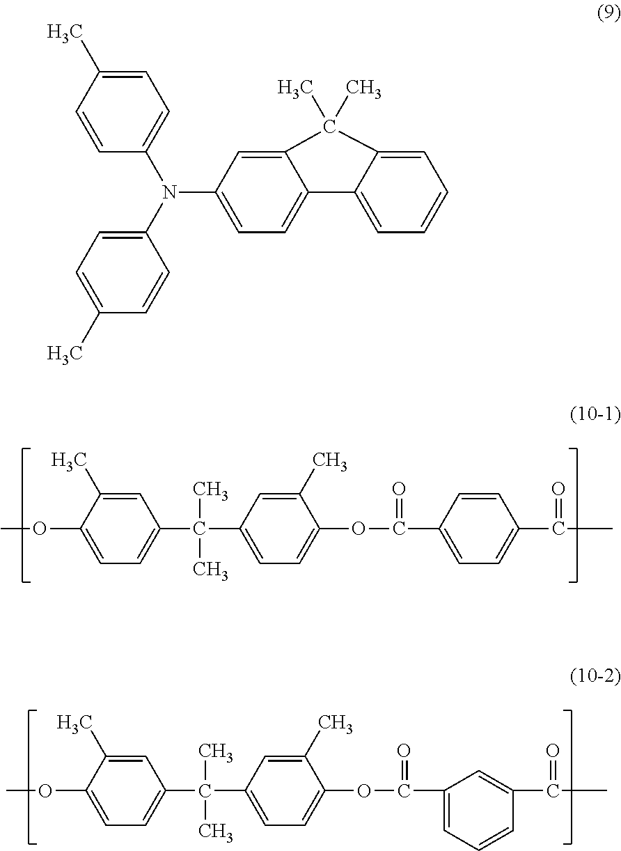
C1=C(C)C(OC)=CC=C1C(C)(C1=CC=C(OC(C2=CC=C(C(C)=O)C=C2)=O)C(C)=C1)C.C1=C(C)C(OC)=CC=C1C(C)(C1=CC=C(OC(C2=CC=CC(C(C)=O)=C2)=O)C(C)=C1)C.C1=C(N(C2=CC=C(C)C=C2)C2=CC=C(C)C=C2)C=C2C(=C1)C1=CC=CC=C1C2(C)C
